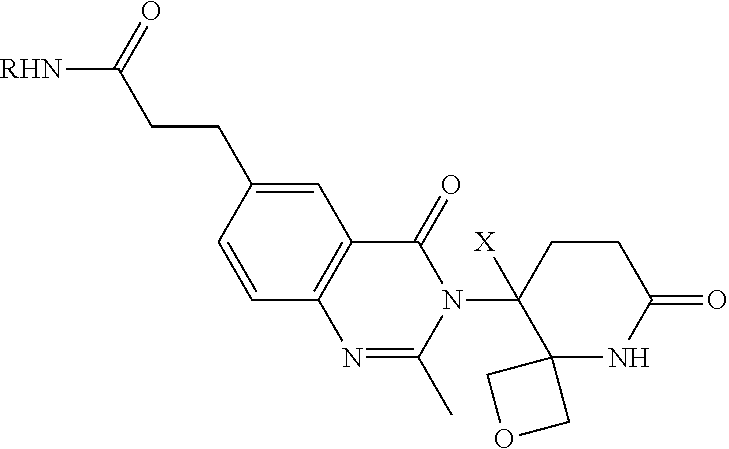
C1(CCC([RHN])=O)=CC2=C(C=C1)N=C(C)N(C1([X])C3(NC(=O)CC1)COC3)C2=O
